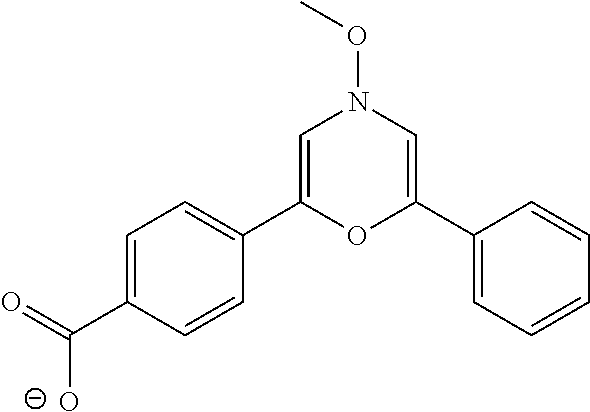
C1=C(C(=O)[O-])C=CC(C2=CN(OC)C=C(C3=CC=CC=C3)O2)=C1
